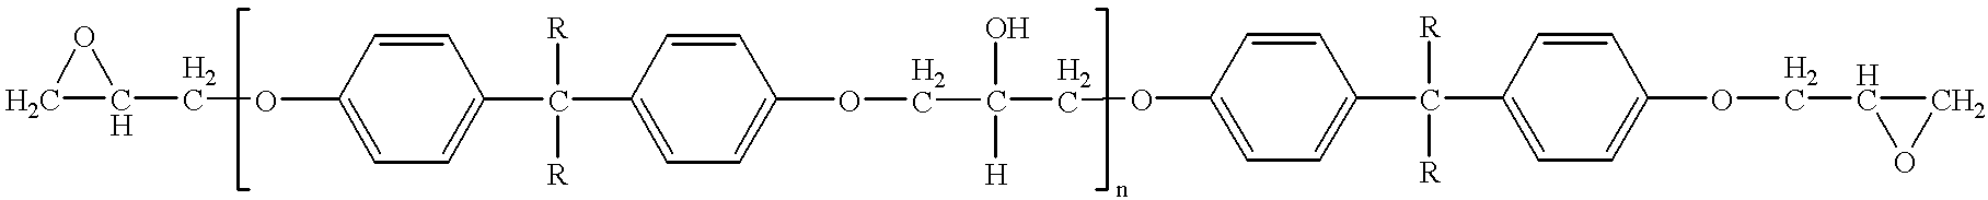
C1C(COC2=CC=C(C([R])([R])C3=CC=C(OCC([H])(O)COC4=CC=C(C([R])([R])C5=CC=C(OCC6OC6)C=C5)C=C4)C=C3)C=C2)O1
